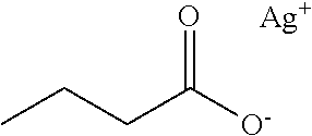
CCCC([O-])=O.[Ag]
